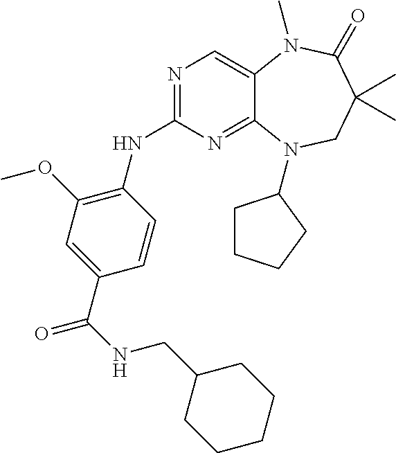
N1=C(NC2=C(OC)C=C(C(NCC3CCCCC3)=O)C=C2)N=C2C(=C1)N(C)C(=O)C(C)(C)CN2C1CCCC1
